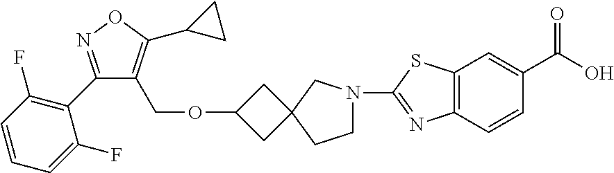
C1=CC=C(F)C(C2=NOC(C3CC3)=C2COC2CC3(C2)CCN(C2=NC4=C(S2)C=C(C(O)=O)C=C4)C3)=C1F
